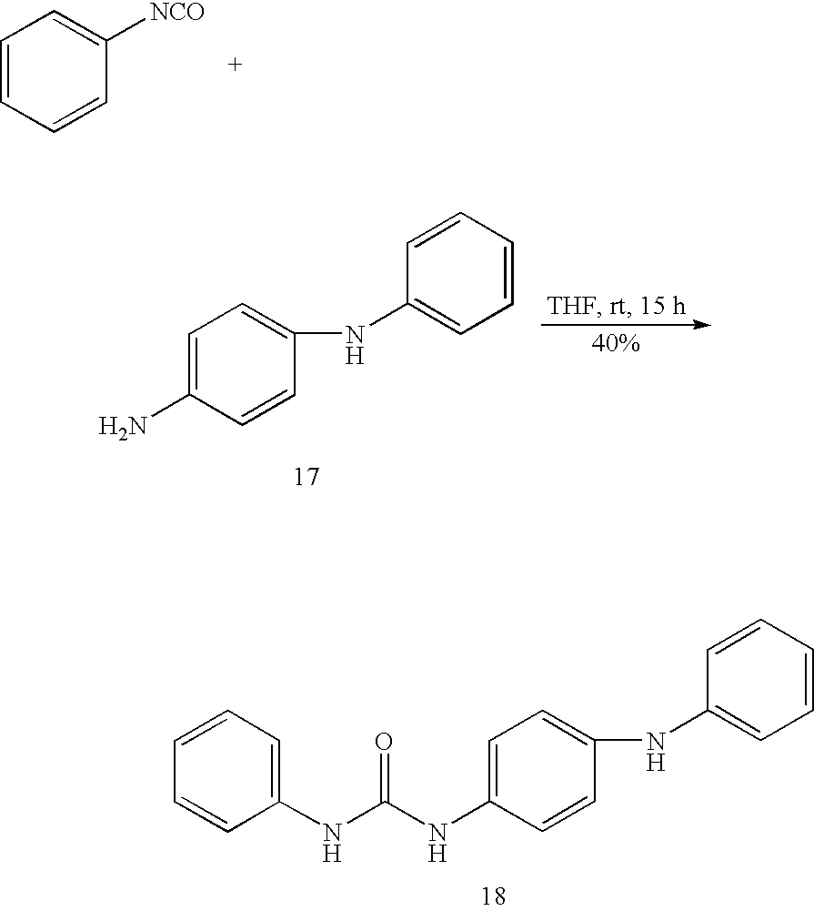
C1=CC=CC([NCO])=C1.C1=C(N)C=CC(NC2=CC=CC=C2)=C1.C1=C(NC(=O)NC2=CC=CC=C2)C=CC(NC2=CC=CC=C2)=C1
